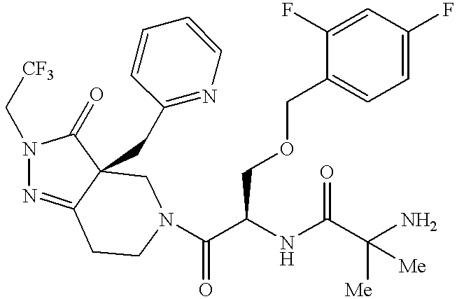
N1(C[CF3])N=C2C(CC3=NC=CC=C3)(C1=O)CN(C(C(NC(=O)C([Me])([Me])N)COCC1=CC=C(F)C=C1F)=O)CC2
